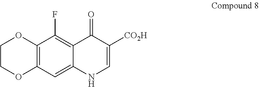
C1COC2=C(O1)C(F)=C1C(=C2)NC=C([CO2H])C1=O
